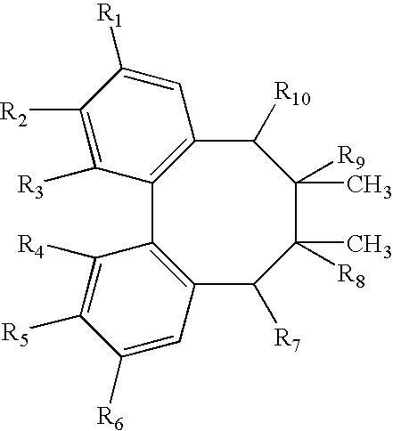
C12=C(C([R10])C(C)([R9])C([R8])(C)C([R7])C3=C1C([R4])=C([R5])C([R6])=C3)C=C([R1])C([R2])=C2[R3]
